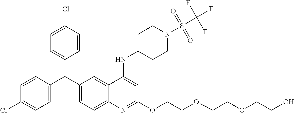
C1=C(Cl)C=CC(C(C2=CC=C3C(=C2)C(NC2CCN(S(C(F)(F)F)(=O)=O)CC2)=CC(OCCOCCOCCO)=N3)C2=CC=C(Cl)C=C2)=C1
